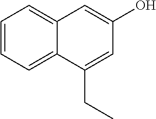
C1=CC=C2C(=C1)C=C(O)C=C2CC
